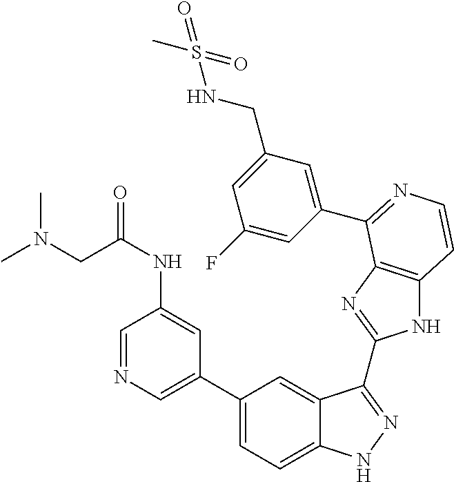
C1(C2=CC=C3C(=C2)C(C2=NC4=C(N2)C=CN=C4C2=CC(CNS(=O)(=O)C)=CC(F)=C2)=NN3)=CN=CC(NC(CN(C)C)=O)=C1
